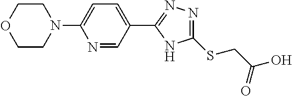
C1(C2=NN=C(SCC(O)=O)N2)=CC=C(N2CCOCC2)N=C1
